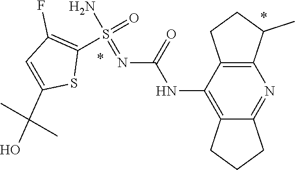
N(C(NC1=C2CCCC2=NC2=C1CCC2C)=O)=S(=O)(N)C1=C(F)C=C(C(O)(C)C)S1
